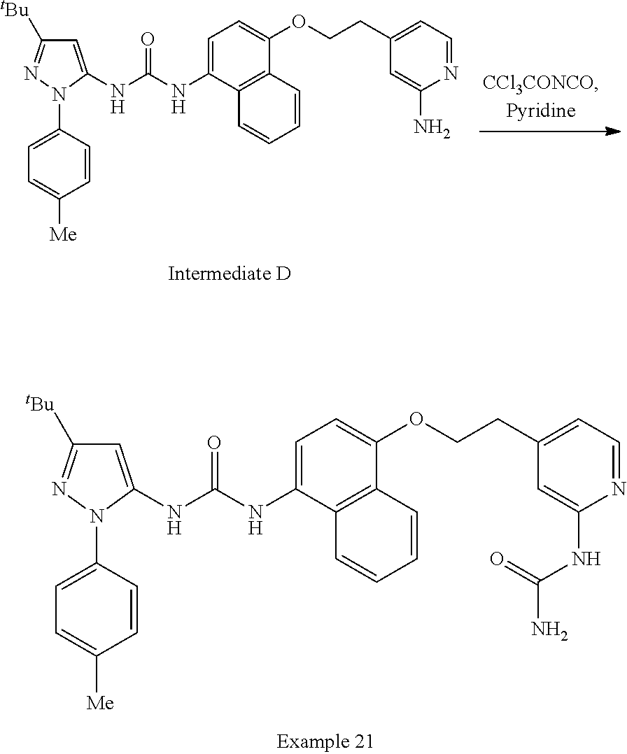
C1=C(NC(=O)NC2=CC=C(OCCC3=CC=NC(N)=C3)C3=C2C=CC=C3)N(C2=CC=C([Me])C=C2)N=C1[tBu].C1=C(NC(=O)NC2=CC=C(OCCC3=CC=NC(NC(=O)N)=C3)C3=C2C=CC=C3)N(C2=CC=C([Me])C=C2)N=C1[tBu]
